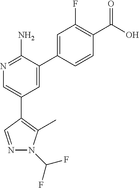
C1(C2=C(C)N(C(F)F)N=C2)=CN=C(N)C(C2=CC(F)=C(C(O)=O)C=C2)=C1
